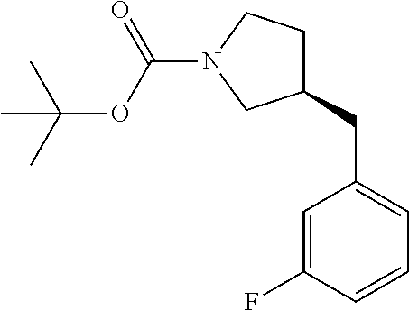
C1=C(CC2CCN(C(OC(C)(C)C)=O)C2)C=C(F)C=C1
